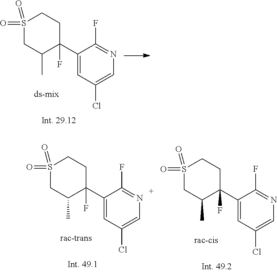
S1(=O)(=O)CC(C)C(C2=CC(Cl)=CN=C2F)(F)CC1.S1(=O)(=O)CC(C)C(C2=CC(Cl)=CN=C2F)(F)CC1.S1(=O)(=O)CC(C)C(C2=CC(Cl)=CN=C2F)(F)CC1
